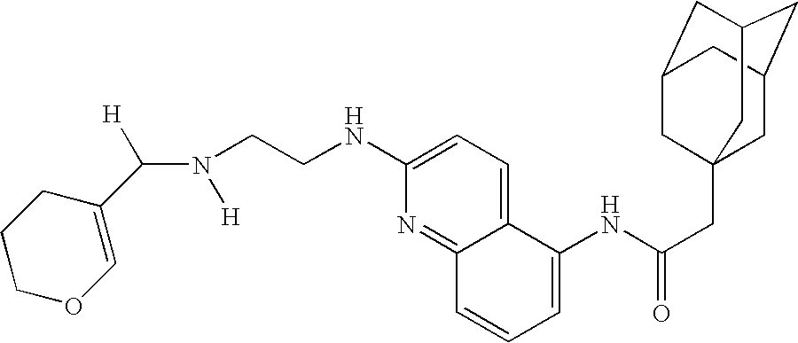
C1COC=C(C(N([H])CCNC2=CC=C3C(=N2)C=CC=C3NC(CC23CC4CC(CC(C2)C4)C3)=O)[H])C1
